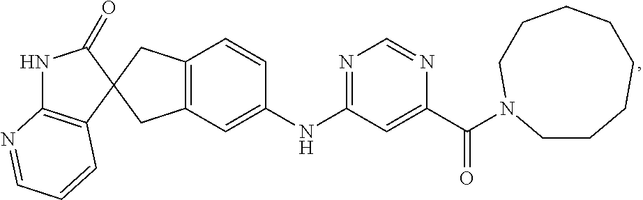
C1(=O)NC2=C(C=CC=N2)C12CC1=C(C2)C=CC(NC2=NC=NC(C(=O)N3CCCCCCCC3)=C2)=C1
